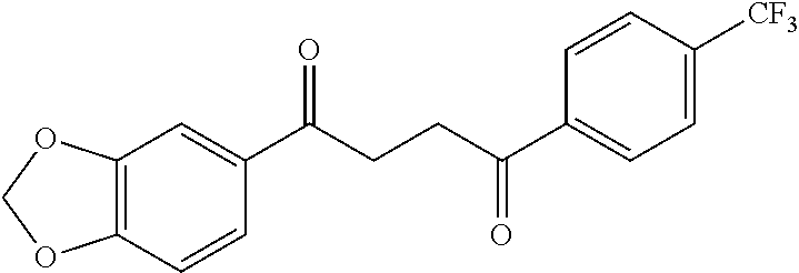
C12=C(C=CC(C(CCC(C3=CC=C([CF3])C=C3)=O)=O)=C1)OCO2
